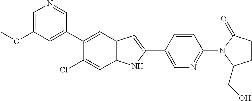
C1=C(OC)C=C(C2=CC3=C(C=C2Cl)NC(C2=CN=C(N4C(CO)CCC4=O)C=C2)=C3)C=N1
